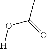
C(=O)(C)O[H]
